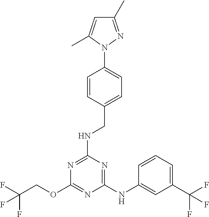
C1(OCC(F)(F)F)=NC(NC2=CC(C(F)(F)F)=CC=C2)=NC(NCC2=CC=C(N3N=C(C)C=C3C)C=C2)=N1
